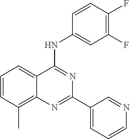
C1=CC(C)=C2C(=C1)C(NC1=CC(F)=C(F)C=C1)=NC(C1=CC=CN=C1)=N2
